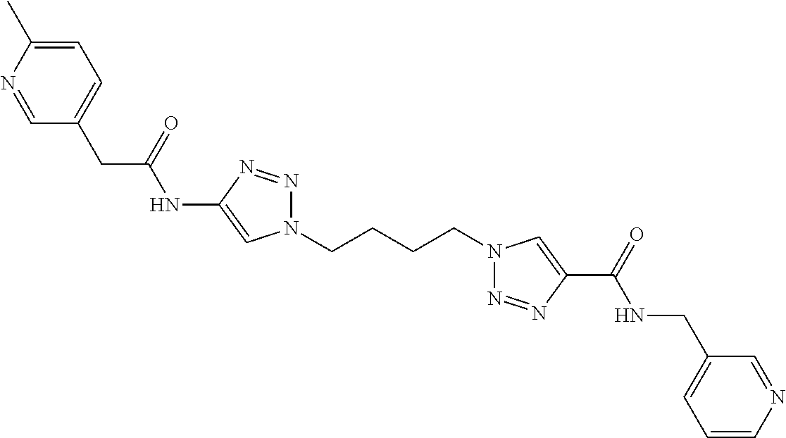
C1(NC(CC2=CC=C(C)N=C2)=O)=CN(CCCCN2N=NC(C(=O)NCC3=CC=CN=C3)=C2)N=N1
